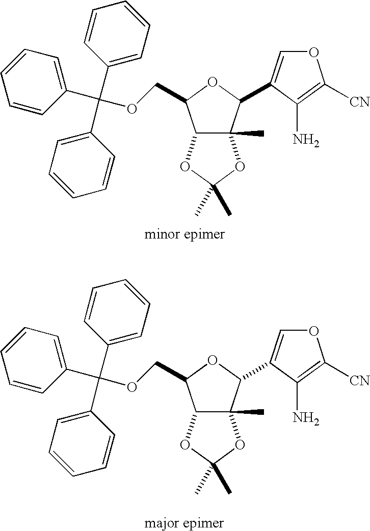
C1=CC(C(C2=CC=CC=C2)(C2=CC=CC=C2)OCC2C3C(C)(C(C4=COC([CN])=C4N)O2)OC(C)(C)O3)=CC=C1.C1=CC(C(C2=CC=CC=C2)(C2=CC=CC=C2)OCC2C3C(C)(C(C4=COC([CN])=C4N)O2)OC(C)(C)O3)=CC=C1
